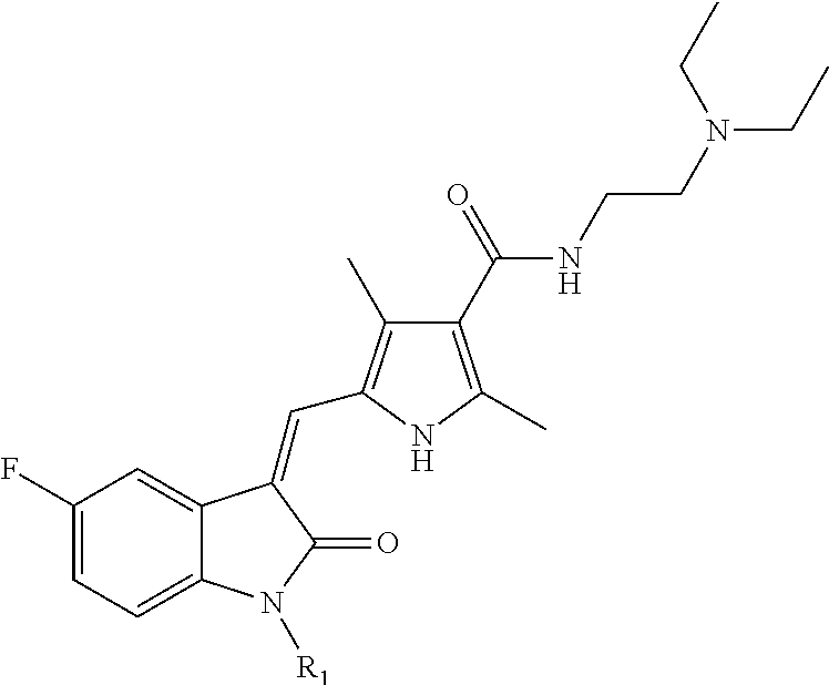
C1(F)=CC=C2C(=C1)C(=CC1=C(C)C(C(NCCN(CC)CC)=O)=C(C)N1)C(=O)N2[R1]
